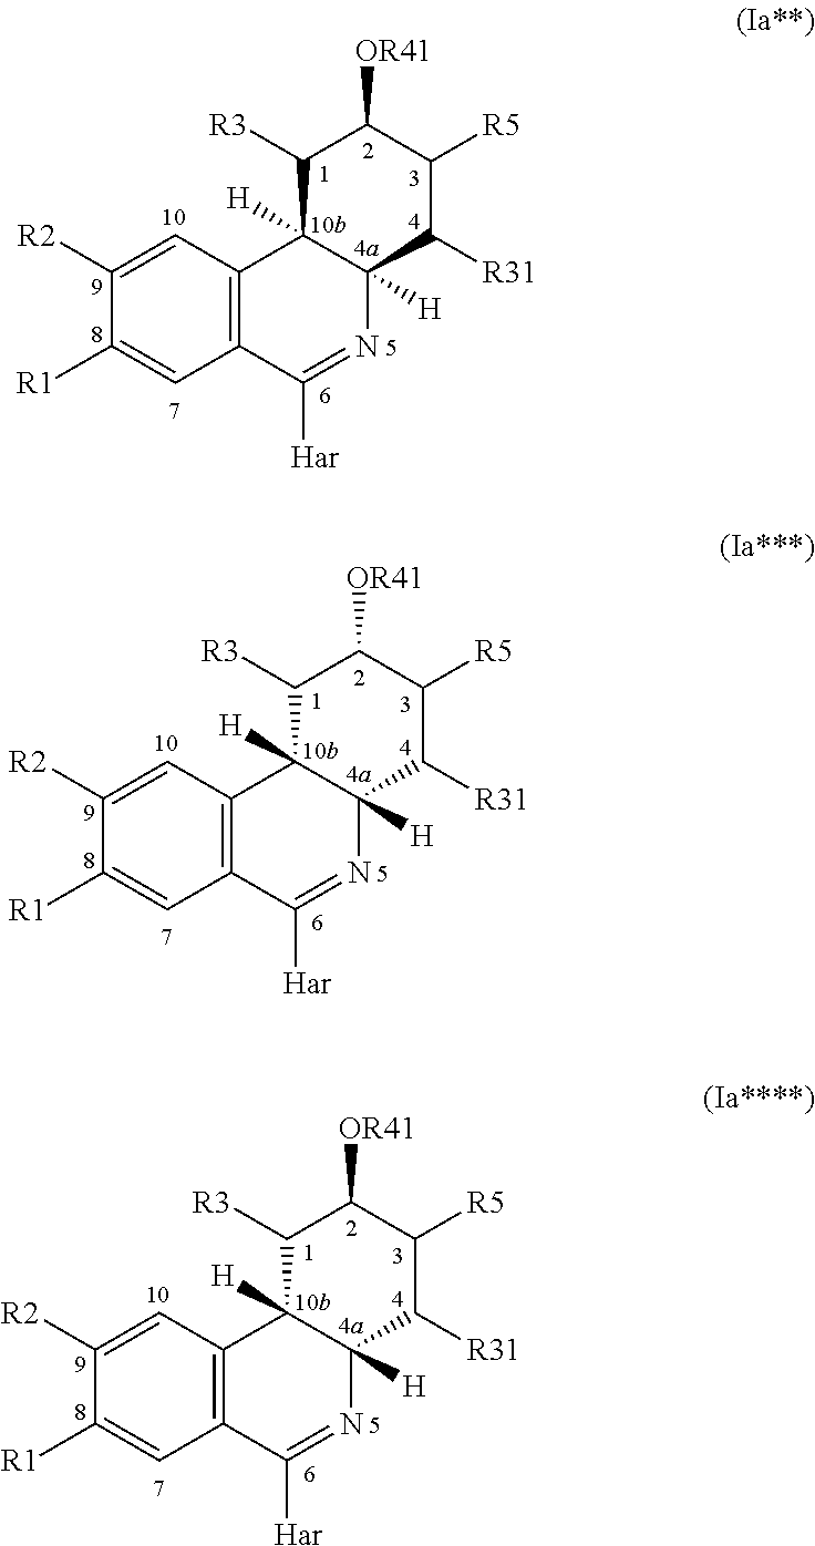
C12=C(C=C([R2])C([R1])=C1)C1([H])C([H])(N=C2[Har])C([R31])C([R5])C([OR41])C1[R3].C12=C(C=C([R2])C([R1])=C1)C1([H])C([H])(N=C2[Har])C([R31])C([R5])C([OR41])C1[R3].C12=C(C=C([R2])C([R1])=C1)C1([H])C([H])(N=C2[Har])C([R31])C([R5])C([OR41])C1[R3]
